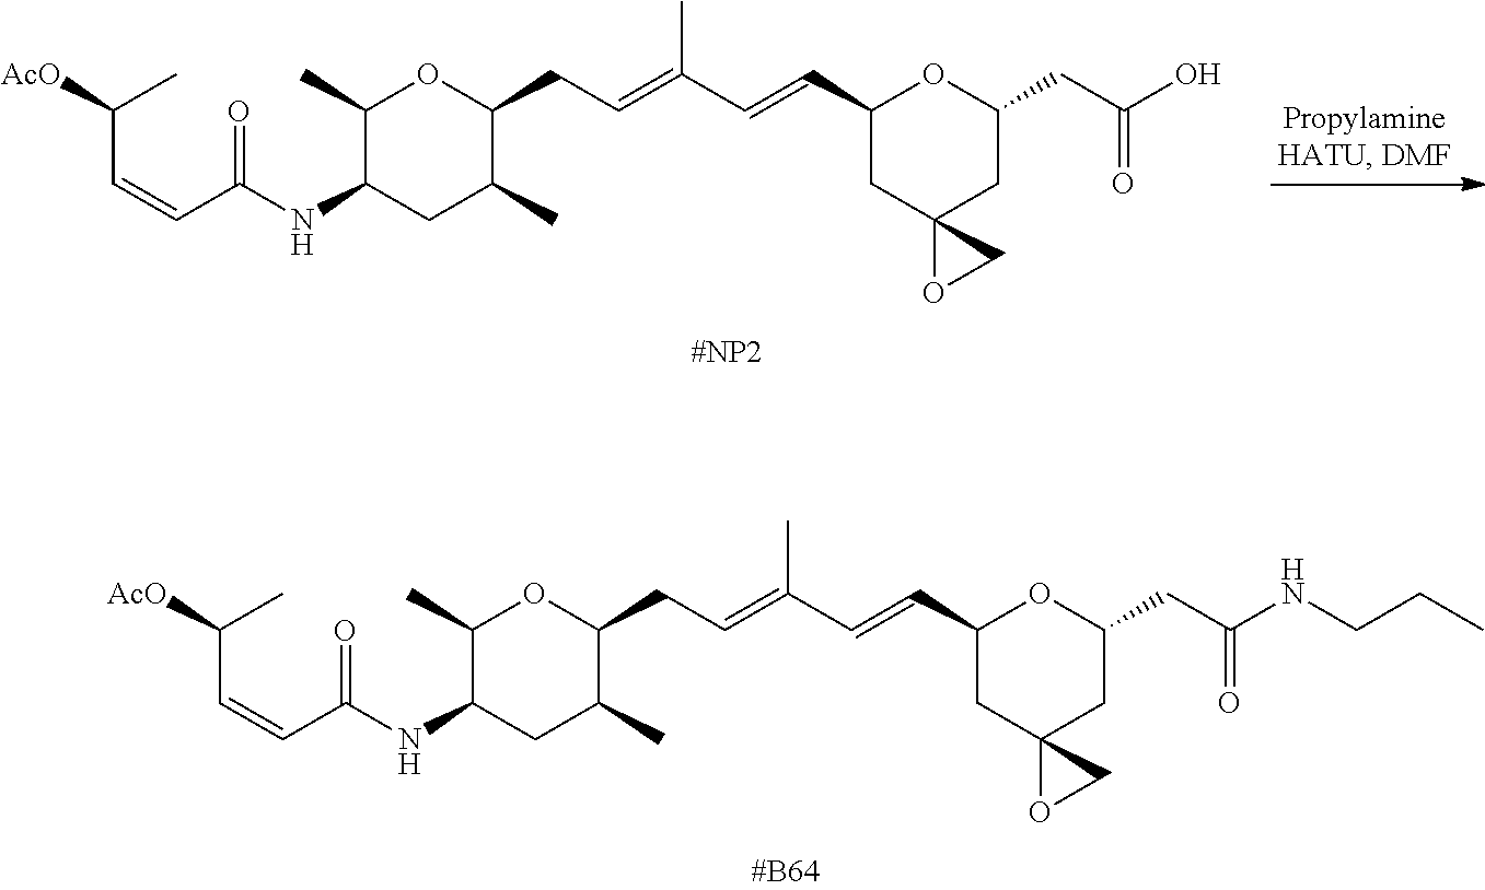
C(C=CC(=O)NC1CC(C)C(CC=C(C=CC2CC3(CC(CC(NCCC)=O)O2)OC3)C)OC1C)(C)[AcO].C(C=CC(=O)NC1CC(C)C(CC=C(C=CC2CC3(CC(CC(O)=O)O2)OC3)C)OC1C)(C)[AcO]
